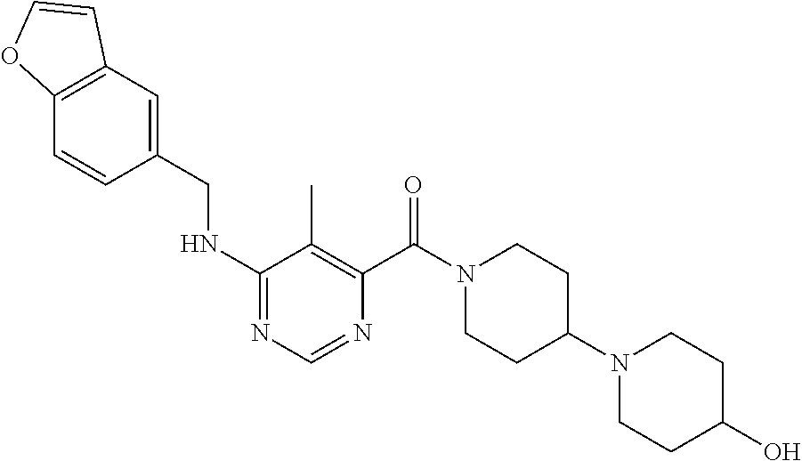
N(C1=NC=NC(C(N2CCC(N3CCC(O)CC3)CC2)=O)=C1C)CC1=CC2=C(C=C1)OC=C2
